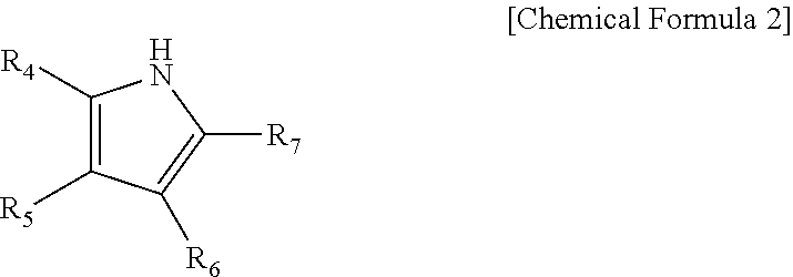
C1([R4])=C([R5])C([R6])=C([R7])N1
